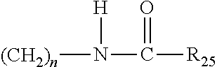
[(CH2)n]N(C([R25])=O)[H]
